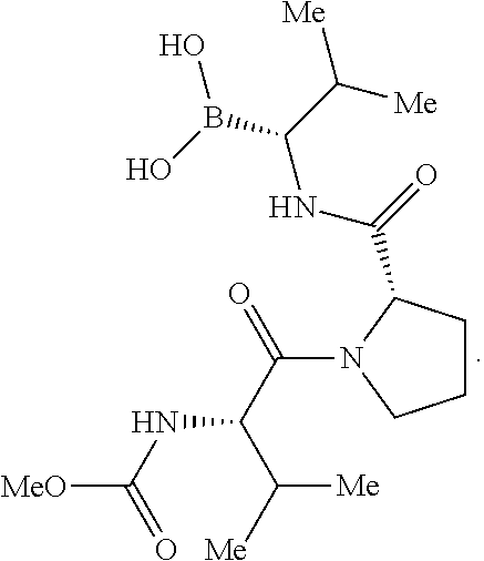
C1CC(C(=O)NC(B(O)O)C([Me])[Me])N(C(C(C([Me])[Me])NC([MeO])=O)=O)C1
